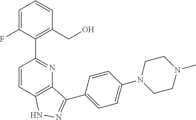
C1=C(F)C(C2=NC3=C(C=C2)NN=C3C2=CC=C(N3CCN(C)CC3)C=C2)=C(CO)C=C1
